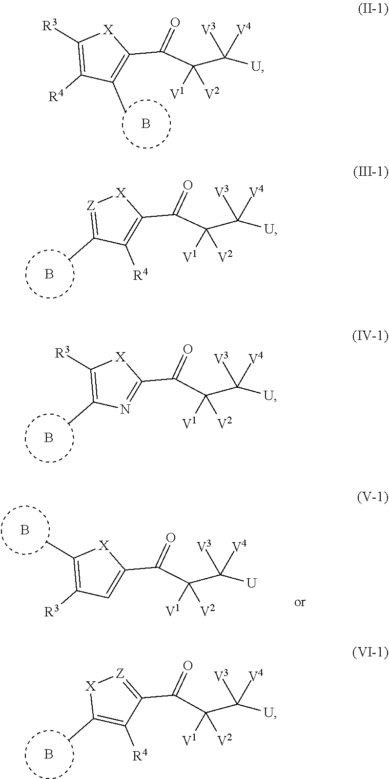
B.C1([R3])=C([R4])C(C)=C(C(=O)C([V1])([V2])C([U])([V4])[V3])[X]1.B.[Z]1=C(C)C([R4])=C(C(=O)C([V1])([V2])C([U])([V4])[V3])[X]1.B.C1([R3])=C(C)N=C(C(=O)C([V1])([V2])C([U])([V4])[V3])[X]1.B.C1(C)=C([R3])C=C(C(=O)C([V1])([V2])C([U])([V4])[V3])[X]1.B.[X]1C(C)=C([R4])C(C(=O)C([V1])([V2])C([U])([V4])[V3])=[Z]1
